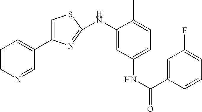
C(=O)(NC1=CC=C(C)C(NC2=NC(C3=CC=CN=C3)=CS2)=C1)C1=CC(F)=CC=C1
